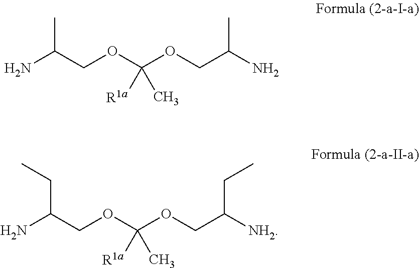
C(C(N)COC([R1a])(OCC(CC)[NH2])C)C.CC(N)COC([R1a])(OCC(C)N)C
